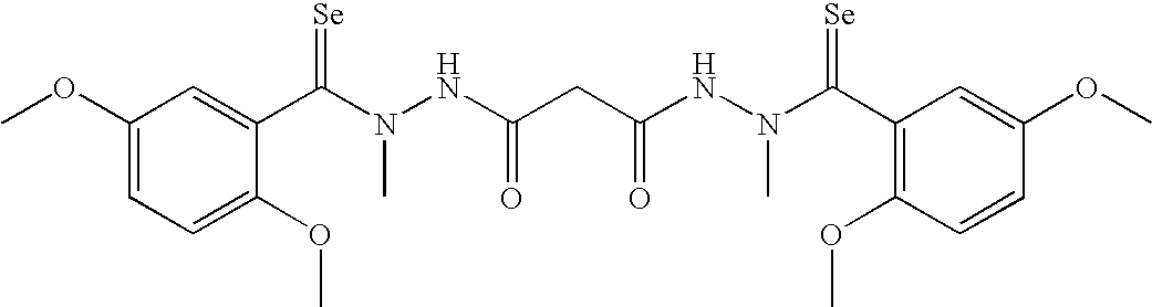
N(C(C1=CC(OC)=CC=C1OC)=[Se])(NC(CC(NN(C(C1=C(OC)C=CC(OC)=C1)=[Se])C)=O)=O)C
